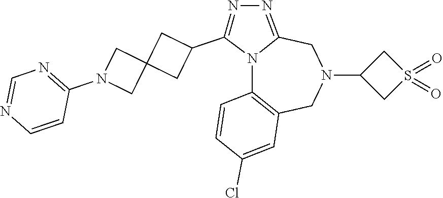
N12C3=C(CN(C4CS(=O)(=O)C4)CC1=NN=C2C1CC2(C1)CN(C1=NC=NC=C1)C2)C=C(Cl)C=C3
